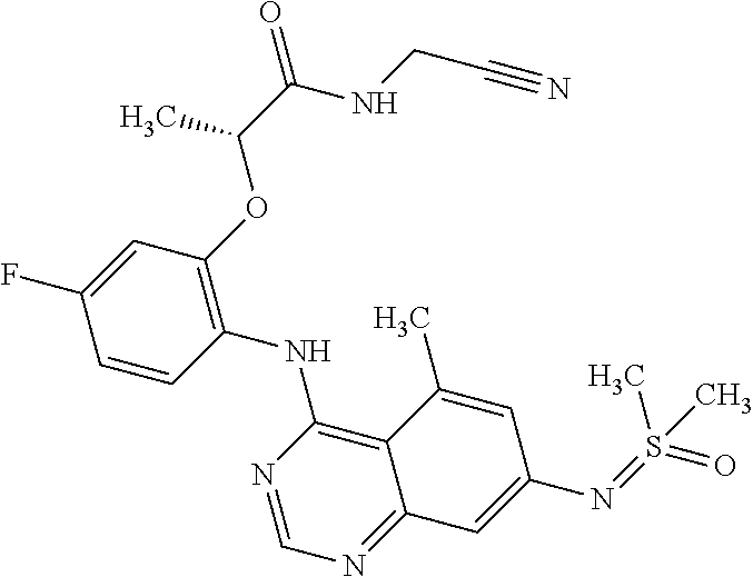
C1=CC(NC2=C3C(=NC=N2)C=C(N=S(=O)(C)C)C=C3C)=C(OC(C(=O)NCC#N)C)C=C1F
